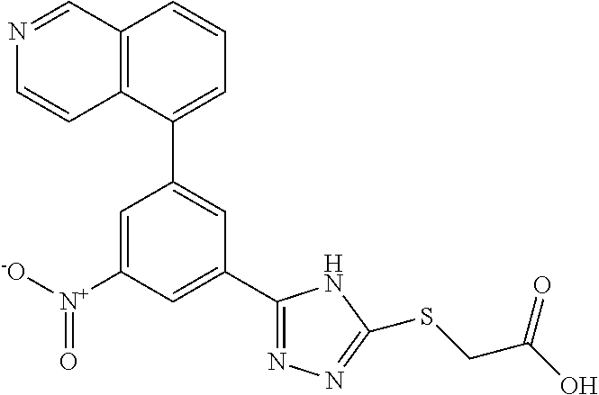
C1(C2=CC(C3=NN=C(SCC(O)=O)N3)=CC([N+]([-O])=O)=C2)=CC=CC2=C1C=CN=C2
